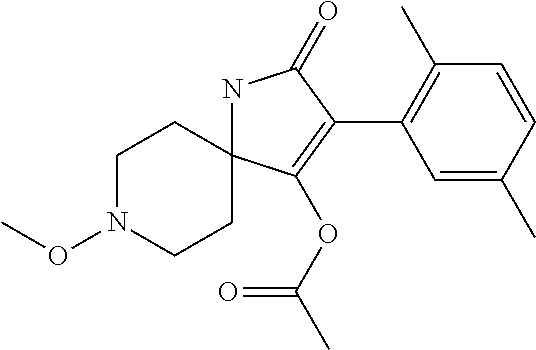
N1C2(C(OC(=O)C)=C(C3=C(C)C=CC(C)=C3)C1=O)CCN(OC)CC2
